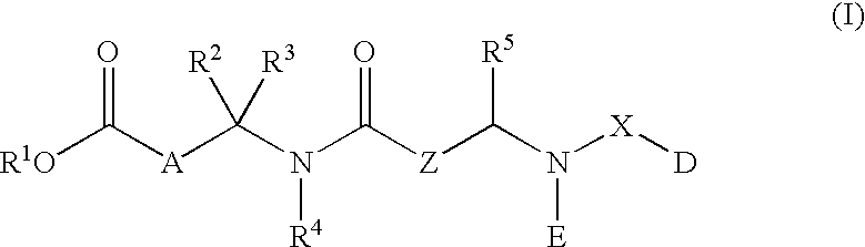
[R1O]C([A]C(N(C([Z]C(N([X][D])[E])[R5])=O)[R4])([R2])[R3])=O
